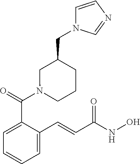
N1(C(C2=CC=CC=C2C=CC(NO)=O)=O)CCCC(CN2C=CN=C2)C1
